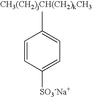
C1=CC([SO3-Na+])=CC=C1[CH3(CH2)jCH(CH2)kCH3]
